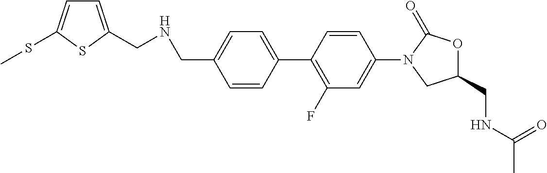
C1(CNCC2=CC=C(SC)S2)=CC=C(C2=C(F)C=C(N3CC(CNC(C)=O)OC3=O)C=C2)C=C1
